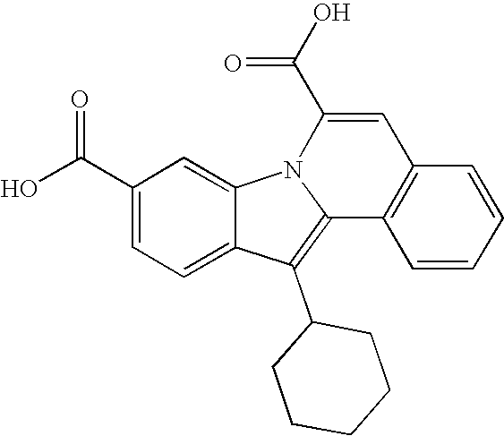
C1(C(O)=O)=CC=C2C(=C1)N1C(=C2C2CCCCC2)C2=C(C=CC=C2)C=C1C(O)=O
